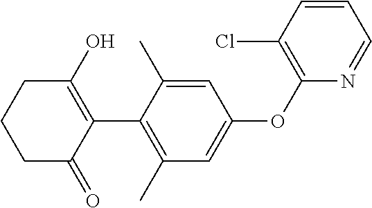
C1C(=O)C(C2=C(C)C=C(OC3=C(Cl)C=CC=N3)C=C2C)=C(O)CC1
